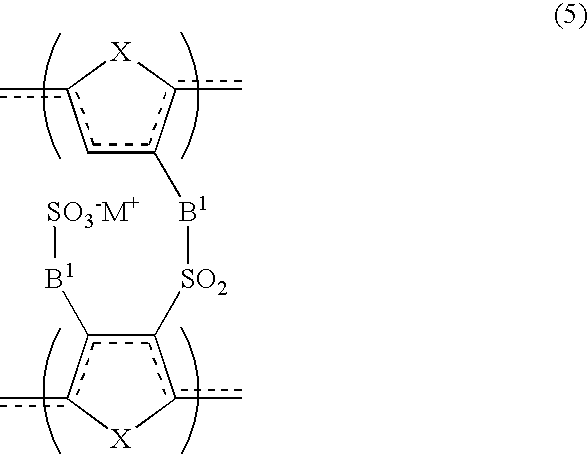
c1c([B1][SO2]c2c([B1][SO3-M+])c(c)[X]c2c)c(c)[X]c1c
